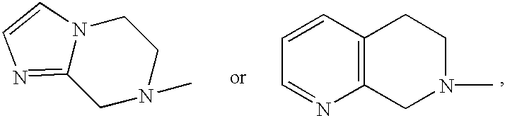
C1N(C)CCN2C1=NC=C2.C12=C(C=CC=N1)CCN(C)C2
